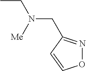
O1N=C(CN(CC)[Me])C=C1
